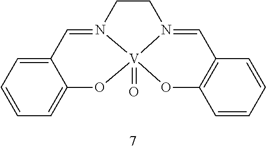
C1=C2C(=CC=C1)O[V]13(=O)N(=C2)CCN1=CC1=C(O3)C=CC=C1
